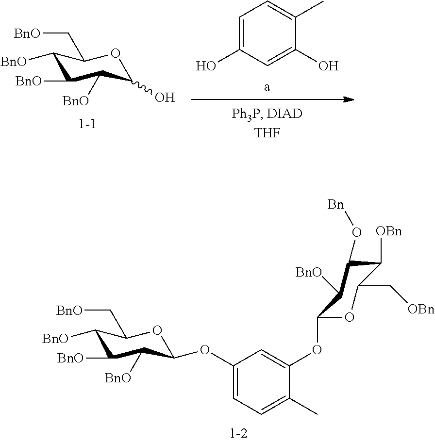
C1=C(O)C=C(O)C(C)=C1.C1([BnO])C([BnO])C([BnO])C(O)OC1C[BnO].O1C(C[OBn])C([OBn])C(O[Bn])C([BnO])C1OC1=CC(OC2C([BnO])C([BnO])C([BnO])C(C[BnO])O2)=CC=C1C
